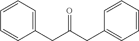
C1=CC=C(CC(=O)CC2=CC=CC=C2)C=C1
